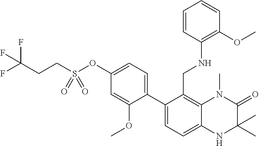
C12=C(CNC3=C(OC)C=CC=C3)C(C3=CC=C(OS(CCC(F)(F)F)(=O)=O)C=C3OC)=CC=C1NC(C)(C)C(=O)N2C
